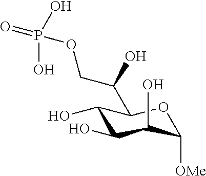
C1(O)C(O)C(O)C([OMe])OC1C(COP(=O)(O)O)O
